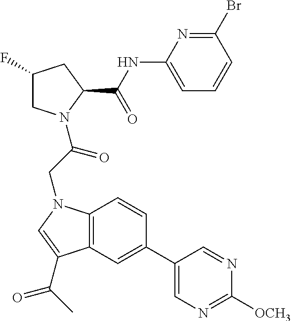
C12=C(C=C(C3=CN=C([OCH3])N=C3)C=C1)C(C(=O)C)=CN2CC(=O)N1CC(F)CC1C(=O)NC1=CC=CC(Br)=N1
